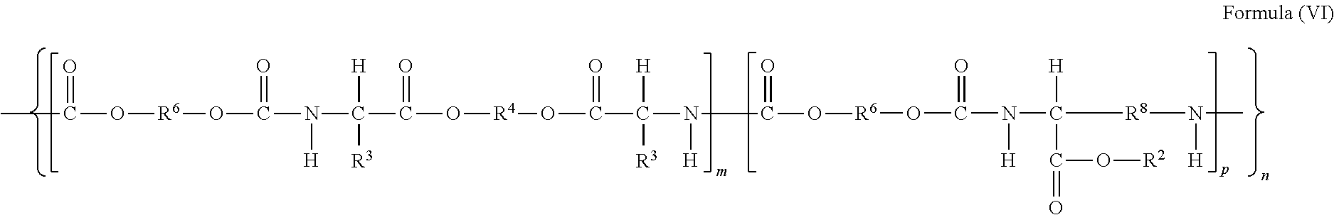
[R4](OC(C(N([H])C(O[R6]OC(N(C([H])(C(=O)O[R2])[R8]N(C)[H])[H])=O)=O)([H])[R3])=O)OC(=O)C(N([H])C(O[R6]OC(C)=O)=O)([H])[R3]
